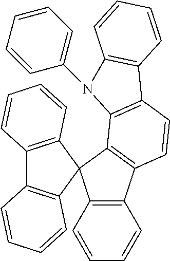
C12=C(C=CC=C1)C1(C3=C2C=CC=C3)C2=C(C=CC=C2)C2=C1C1=C(C=C2)C2=C(C=CC=C2)N1C1=CC=CC=C1
